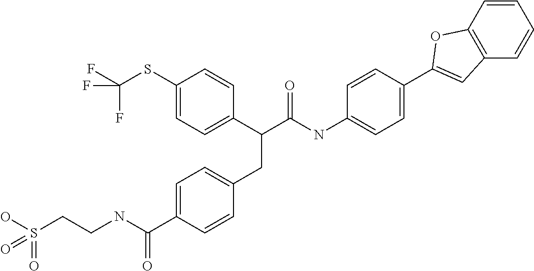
C1=C(C(NCCS(O)(=O)=O)=O)C=CC(CC(C2=CC=C(SC(F)(F)F)C=C2)C(NC2=CC=C(C3=CC4=C(C=CC=C4)O3)C=C2)=O)=C1
